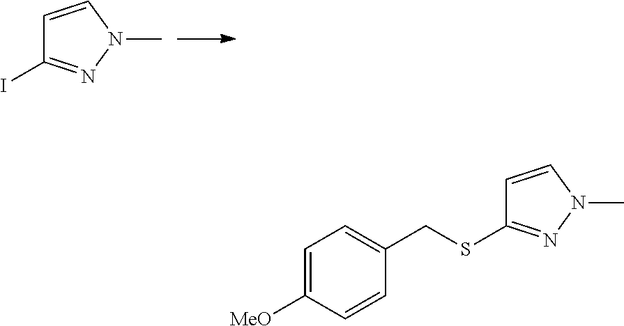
C1=CN(C)N=C1I.C1=CN(C)N=C1SCC1=CC=C([MeO])C=C1
